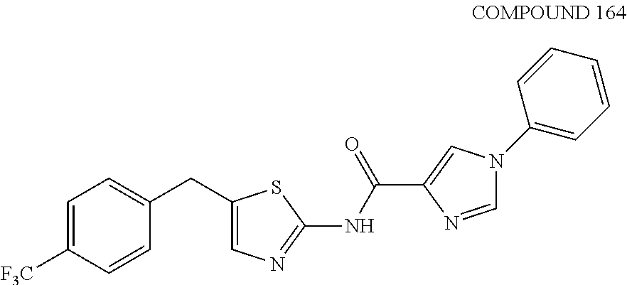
C1=C([F3C])C=CC(CC2=CN=C(NC(C3=CN(C4=CC=CC=C4)C=N3)=O)S2)=C1
